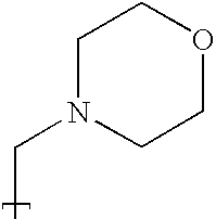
C1COCCN1CC
